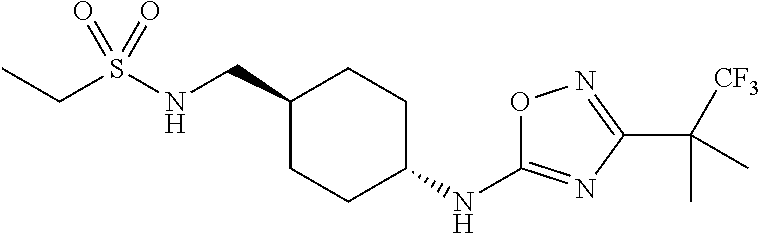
C(S(NCC1CCC(NC2=NC(C([CF3])(C)C)=NO2)CC1)(=O)=O)C
